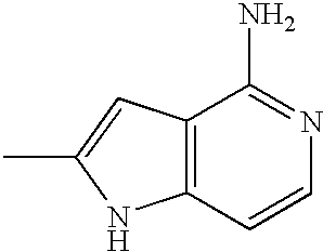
C12=C(C=CN=C1N)NC(C)=C2
